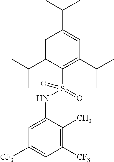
C1=C(C(C)C)C(S(NC2=CC([CF3])=CC([CF3])=C2C)(=O)=O)=C(C(C)C)C=C1C(C)C
